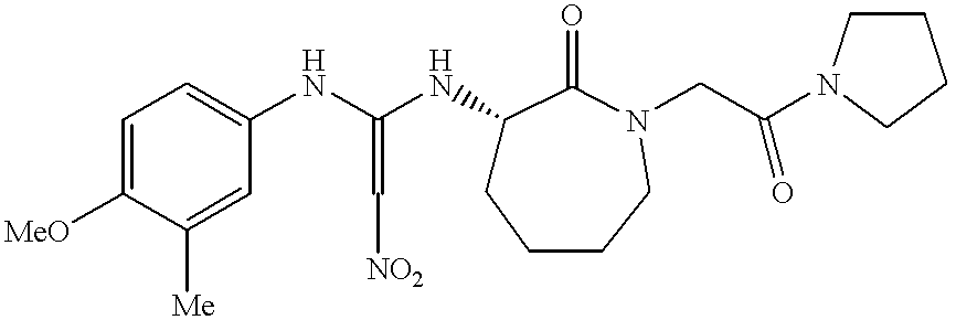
C1=C([MeO])C([Me])=CC(NC(NC2CCCCN(CC(N3CCCC3)=O)C2=O)=C[NO2])=C1
